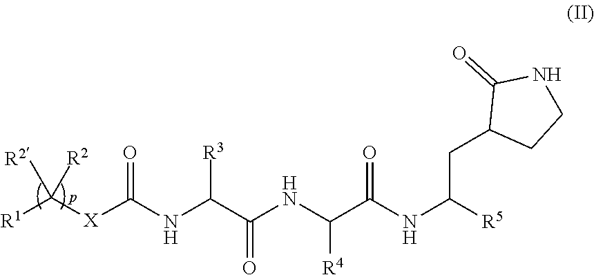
[R1]C([X]C(NC(C(=O)NC(C(NC([R5])CC1CCNC1=O)=O)[R4])[R3])=O)([R2])[R2]
